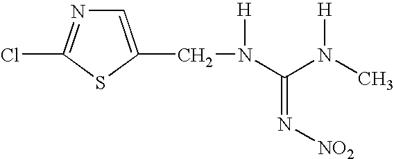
C1=C(CN(C(N([H])C)=N[NO2])[H])SC(Cl)=N1
